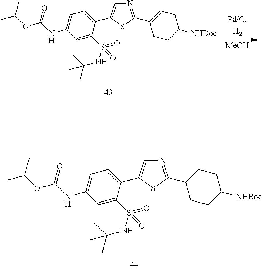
[MeOH].N1=C(C2=CCC([NHBoc])CC2)SC(C2=CC=C(NC(OC(C)C)=O)C=C2S(NC(C)(C)C)(=O)=O)=C1.N1=C(C2CCC([NHBoc])CC2)SC(C2=CC=C(NC(OC(C)C)=O)C=C2S(NC(C)(C)C)(=O)=O)=C1
